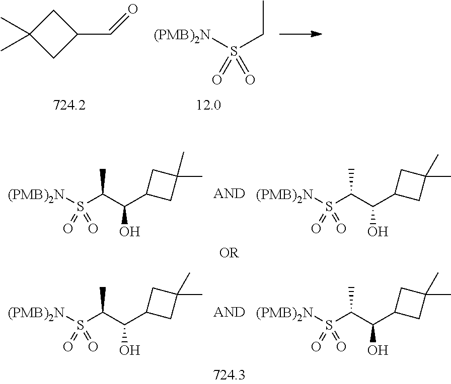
C1C(C=O)CC1(C)C.[(PMB)2N]S(CC)(=O)=O.[(PMB)2N]S(C(C(C1CC(C)(C)C1)O)C)(=O)=O.[(PMB)2N]S(C(C(C1CC(C)(C)C1)O)C)(=O)=O.[(PMB)2N]S(C(C(C1CC(C)(C)C1)O)C)(=O)=O.[(PMB)2N]S(C(C(C1CC(C)(C)C1)O)C)(=O)=O
